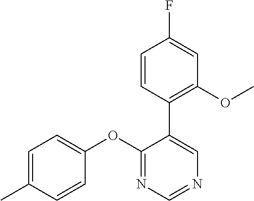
C1(OC2=CC=C(C)C=C2)=NC=NC=C1C1=C(OC)C=C(F)C=C1
